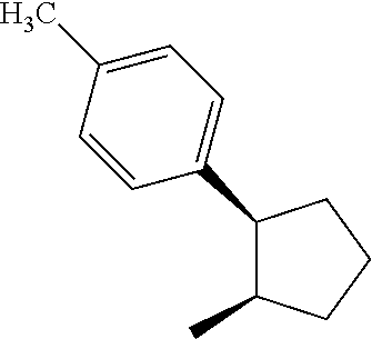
C1(C2=CC=C(C)C=C2)C(C)CCC1
